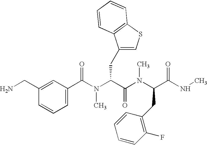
C(C1=CC(C(=O)N(C(C(N(C)C(C(=O)NC)CC2=C(F)C=CC=C2)=O)CC2=CSC3=C2C=CC=C3)C)=CC=C1)N
